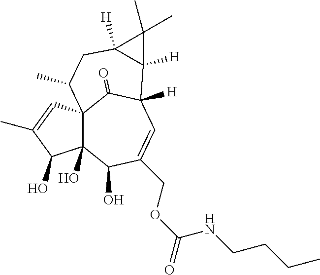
C123C(O)(C(O)C(COC(NCCCC)=O)=CC([H])(C1=O)C1([H])C([H])(CC2C)C1(C)C)C(O)C(C)=C3
